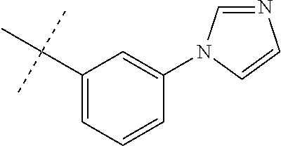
C1(C(C)(C)C)=CC=CC(N2C=NC=C2)=C1
